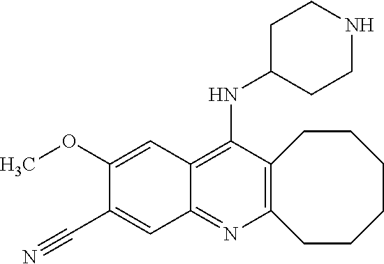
C12=C(C(NC3CCNCC3)=C3C(=N1)C=C(C#N)C(OC)=C3)CCCCCC2
